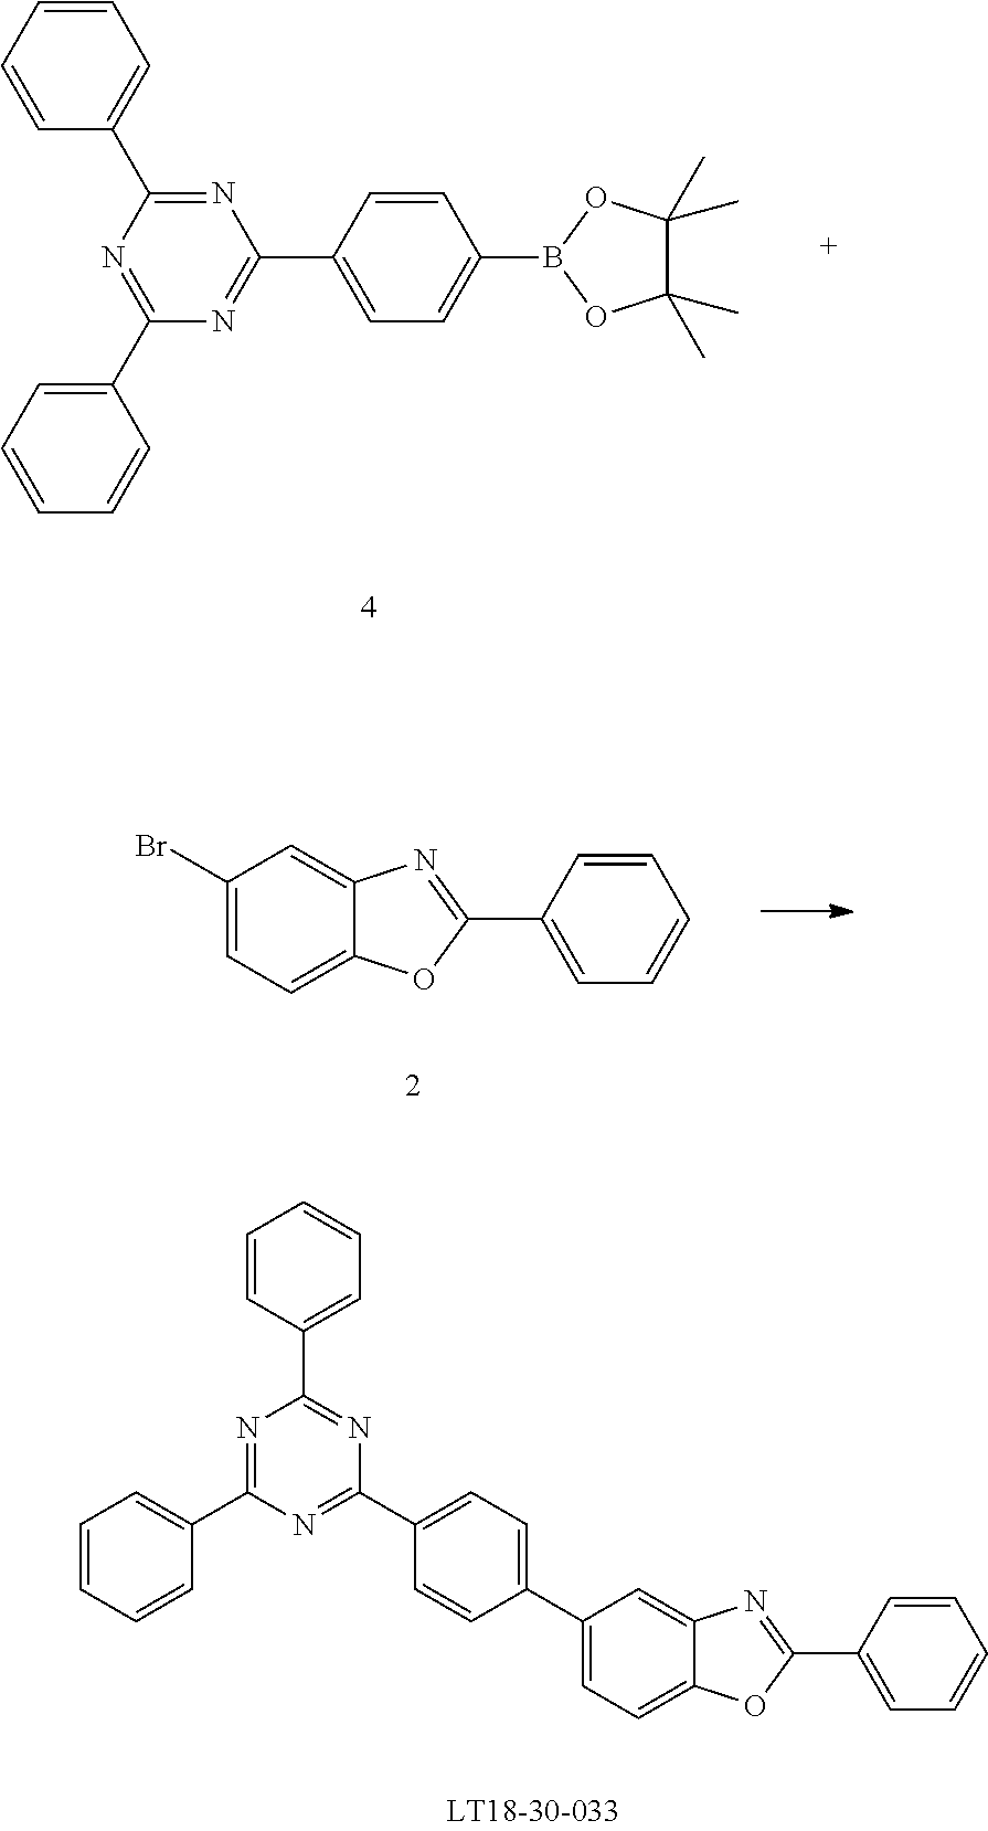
C1=CC=CC(C2=NC(C3=CC=C(B4OC(C)(C)C(C)(C)O4)C=C3)=NC(C3=CC=CC=C3)=N2)=C1.C1(Br)=CC=C2C(=C1)N=C(C1=CC=CC=C1)O2.C1=C(C2=CC=C(C3=NC(C4=CC=CC=C4)=NC(C4=CC=CC=C4)=N3)C=C2)C=C2C(=C1)OC(C1=CC=CC=C1)=N2
